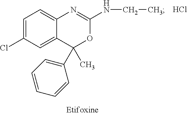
C1=C(Cl)C=C2C(=C1)N=C(NCC)OC2(C)C1=CC=CC=C1.Cl
